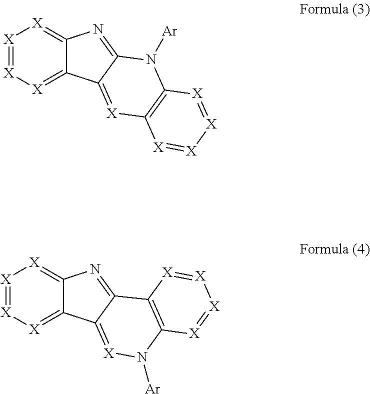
[X]1=[X][X]=C2C(=[X]1)N=C1C2=[X]C2=C(N1[Ar])[X]=[X][X]=[X]2.[X]1=[X][X]=C2C(=[X]1)N=C1C2=[X]N([Ar])C2=C1[X]=[X][X]=[X]2
